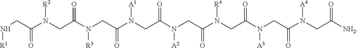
N(CC(N(CC(N(CC(N(CC(N(CC(N(CC(N(CC(N(CC([NH2])=O)[A4])=O)[A3])=O)[R4])=O)[A2])=O)[A1])=O)[R3])=O)[R2])=O)[R1]
